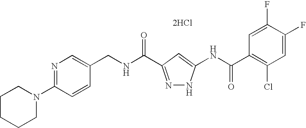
C(NC(=O)C1=NNC(NC(C2=C(Cl)C=C(F)C(F)=C2)=O)=C1)C1=CN=C(N2CCCCC2)C=C1.[2HCl]
